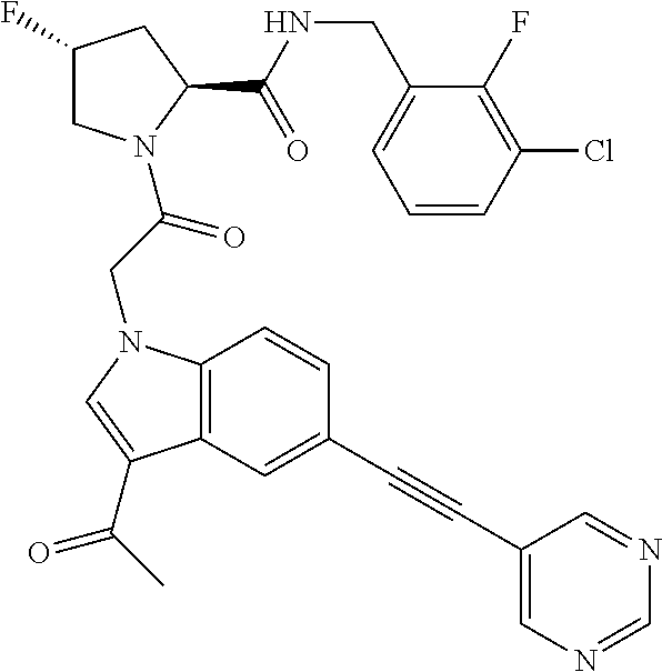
C1=CC(Cl)=C(F)C(CNC(C2CC(F)CN2C(CN2C3=C(C(C(C)=O)=C2)C=C(C#CC2=CN=CN=C2)C=C3)=O)=O)=C1
